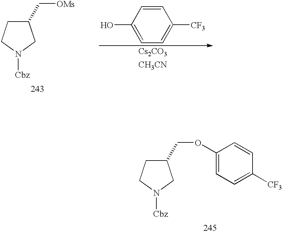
C1(C[OMs])CCN([Cbz])C1.C1(O)=CC=C([CF3])C=C1.[Cs2CO3].[CH3CN].C1(COC2=CC=C([CF3])C=C2)CCN([Cbz])C1
